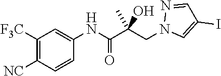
N1(CC(C(NC2=CC([F3C])=C([NC])C=C2)=O)(O)C)C=C(I)C=N1
